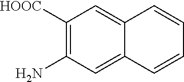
C1([HOOC])=C(N)C=C2C(=C1)C=CC=C2
